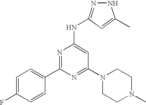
N1N=C(NC2=CC(N3CCN(C)CC3)=NC(C3=CC=C(F)C=C3)=N2)C=C1C
